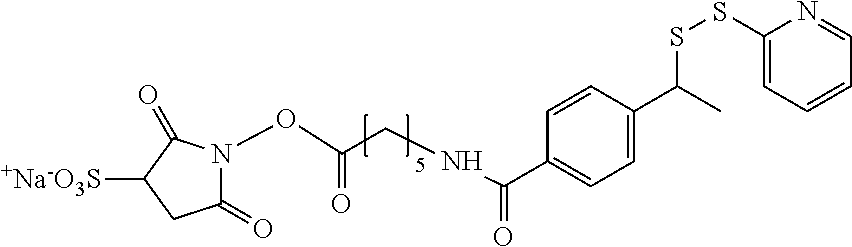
C1(=O)N(OC(CNC(C2=CC=C(C(C)SSC3=CC=CC=N3)C=C2)=O)=O)C(=O)C([+Na-O3S])C1
